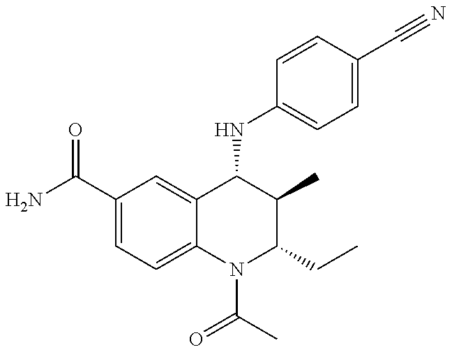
C1(C(=O)N)=CC=C2C(=C1)C(NC1=CC=C(C#N)C=C1)C(C)C(CC)N2C(C)=O
